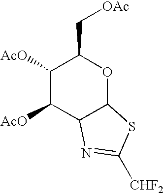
C1([AcO])C([AcO])C2C(OC1C[OAc])SC([CHF2])=N2
